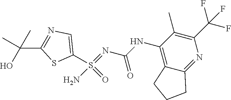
C1(S(=O)(=NC(NC2=C3C(=NC(C(F)(F)F)=C2C)CCC3)=O)N)=CN=C(C(O)(C)C)S1
